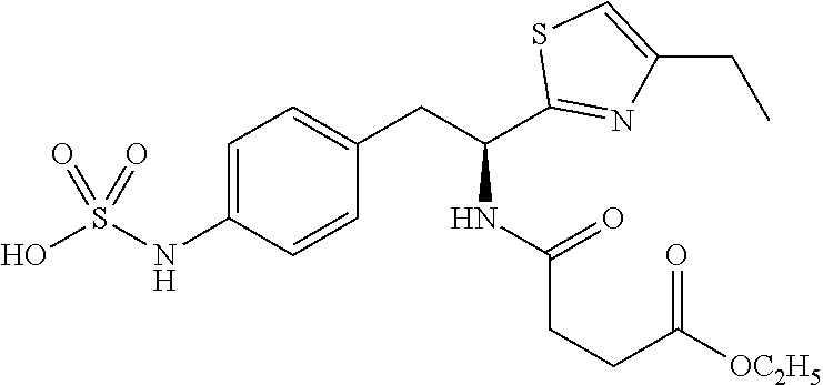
C1=C(NS(O)(=O)=O)C=CC(CC(NC(CCC([OC2H5])=O)=O)C2=NC(CC)=CS2)=C1
